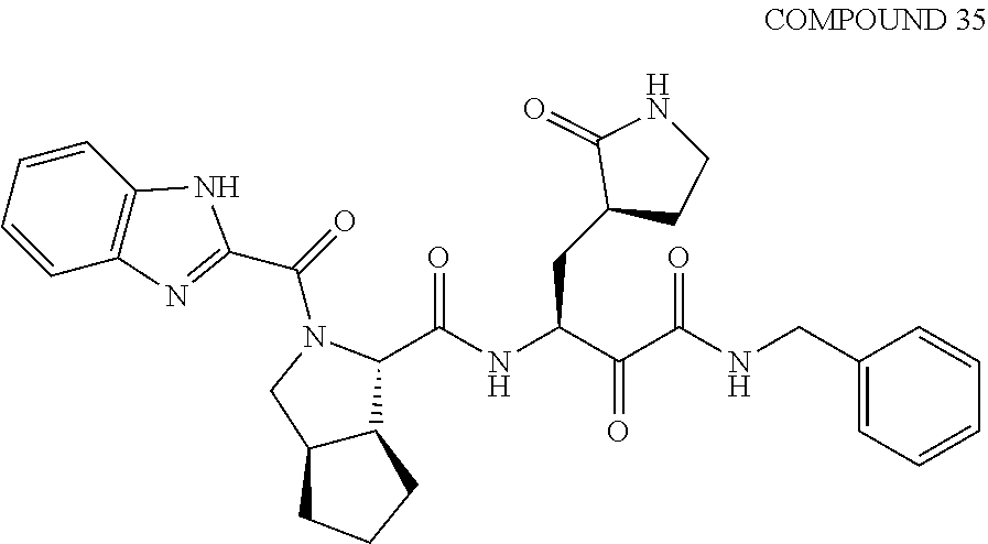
C1=CC=CC2=C1N=C(C(=O)N1CC3C(C1C(NC(C(C(NCC1=CC=CC=C1)=O)=O)CC1CCNC1=O)=O)CCC3)N2
